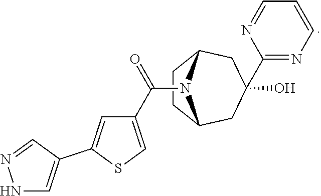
C12CC(O)(C3=NC=CC=N3)CC(CC1)N2C(=O)C1=CSC(C2=CNN=C2)=C1
